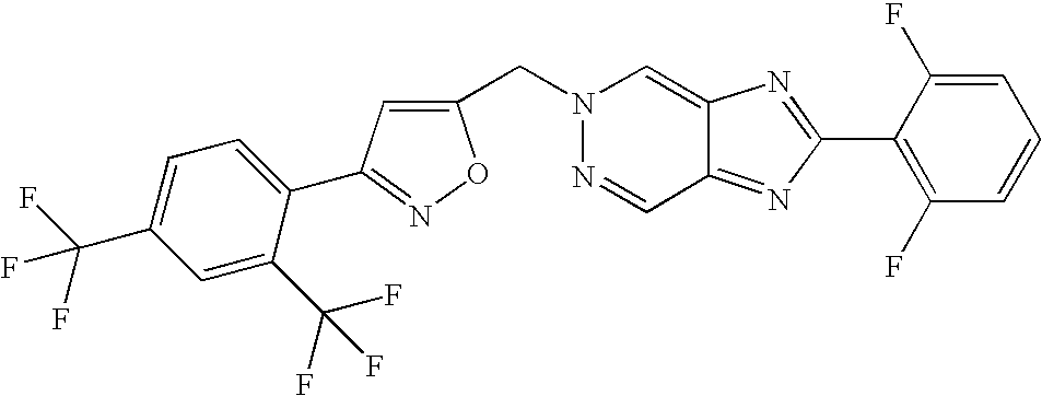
C1(C2=C(F)C=CC=C2F)=NC2=CN(CC3=CC(C4=CC=C(C(F)(F)F)C=C4C(F)(F)F)=NO3)N=CC2=N1
